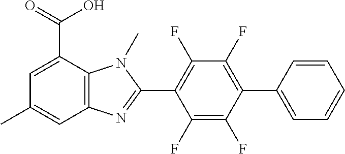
C1(F)=C(F)C(C2=CC=CC=C2)=C(F)C(F)=C1C1=NC2=C(N1C)C(C(O)=O)=CC(C)=C2
